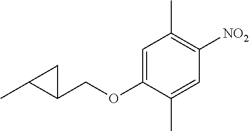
C1=C(OCC2CC2C)C(C)=CC([NO2])=C1C
